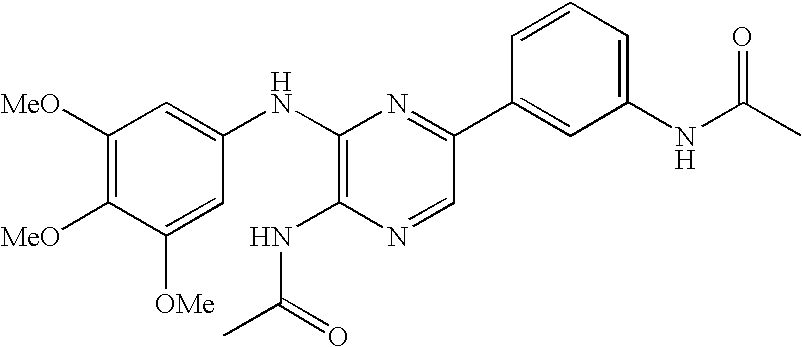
C1(NC2=CC([MeO])=C([MeO])C([OMe])=C2)=C(NC(=O)C)N=CC(C2=CC(NC(C)=O)=CC=C2)=N1
